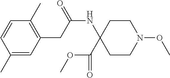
C1CN(OC)CCC1(C(OC)=O)NC(CC1=C(C)C=CC(C)=C1)=O
